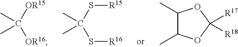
[OR15]C([OR16])(C)C.S(C(S[R16])(C)C)[R15].C1(C)C(C)OC([R17])([R18])O1
